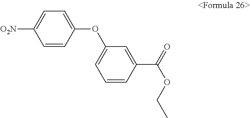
C1=CC(OC2=CC=CC(C(OCC)=O)=C2)=CC=C1[O2N]
